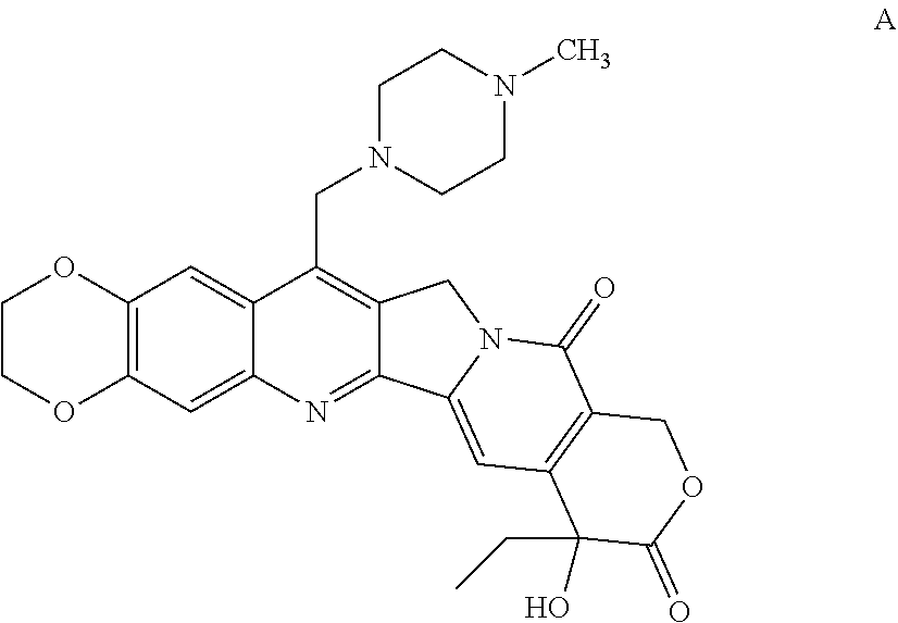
C12=C(CN3CCN(C)CC3)C3=CC4=C(C=C3N=C1C1=CC3=C(C(=O)N1C2)COC(=O)C3(O)CC)OCCO4
